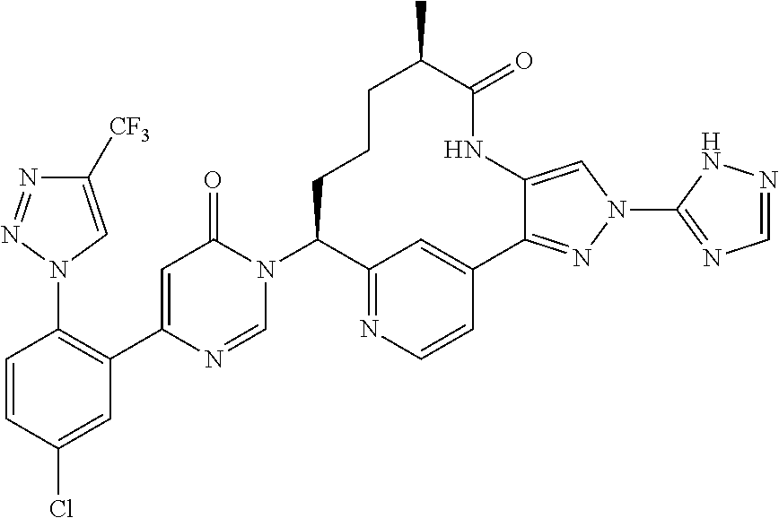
C1([CF3])=CN(C2=C(C3=CC(=O)N(C4C5=NC=CC(=C5)C5=NN(C6=NC=NN6)C=C5NC(=O)C(C)CCC4)C=N3)C=C(Cl)C=C2)N=N1
